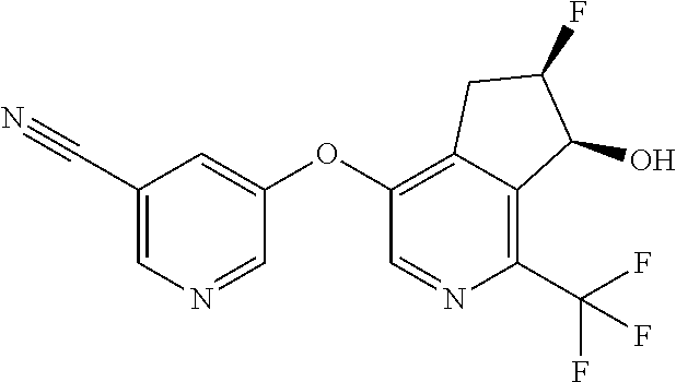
C1(OC2=C3C(=C(C(F)(F)F)N=C2)C(O)C(F)C3)=CC(C#N)=CN=C1
